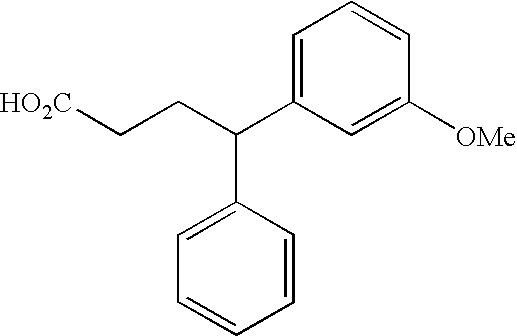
C1=C(C(CC[HO2C])C2=CC=CC=C2)C=C([OMe])C=C1
